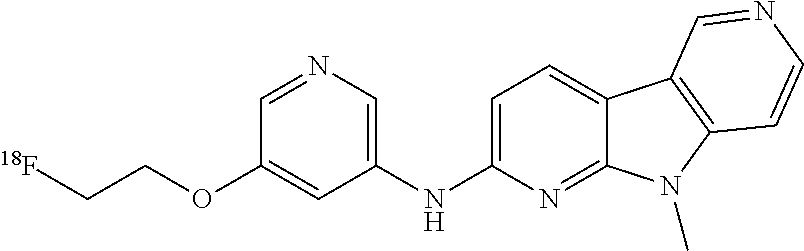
C1=C(NC2=CN=CC(OCC[18F])=C2)N=C2C(=C1)C1=C(N2C)C=CN=C1
